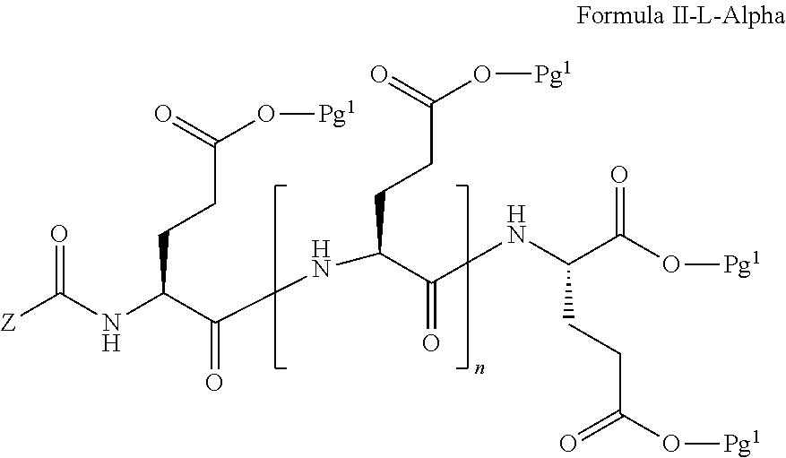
N(C(CCC(O[Pg1])=O)C(=O)O[Pg1])C(C(NC(C(NC([Z])=O)CCC(O[Pg1])=O)=O)CCC(O[Pg1])=O)=O
